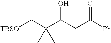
[TBSO]CC(C(CC([Ph])=O)O)(C)C
